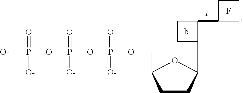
[O-]P(OP(OP(OCC1CCC(C2C(C3CCC3)CC2)O1)(=O)[O-])(=O)[O-])(=O)[O-].F
